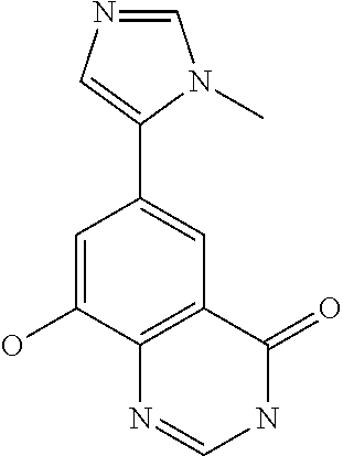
C1(C2=CC3=C(C(O)=C2)N=CNC3=O)=CN=CN1C
